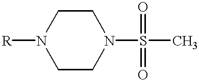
N1([R])CCN(S(C)(=O)=O)CC1
